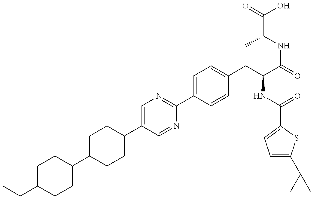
C1(C2CC=C(C3=CN=C(C4=CC=C(CC(NC(=O)C5=CC=C(C(C)(C)C)S5)C(NC(C)C(O)=O)=O)C=C4)N=C3)CC2)CCC(CC)CC1
